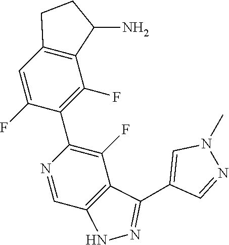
C12=C(C=C(F)C(C3=C(F)C4=C(C=N3)NN=C4C3=CN(C)N=C3)=C1F)CCC2N
